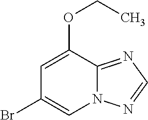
C1=C(OCC)C2=NC=NN2C=C1Br
